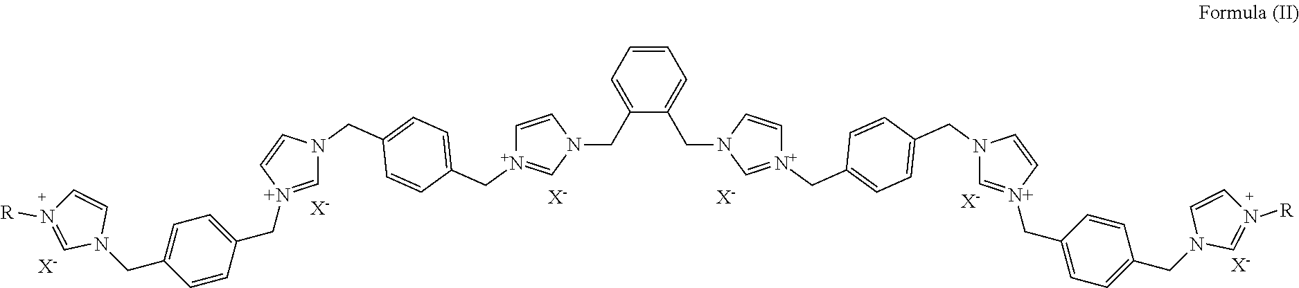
C1=CC=C(CN2C=C[N+](CC3=CC=C(CN4C=[N+](CC5=CC=C(CN6C=N([R])C=C6)C=C5)C=C4)C=C3)=C2)C(CN2C=[N+](CC3=CC=C(CN4C=[N+](CC5=CC=C(CN6C=N([R])C=C6)C=C5)C=C4)C=C3)C=C2)=C1.[X-].[X-].[X-].[X-].[X-].[X-]
